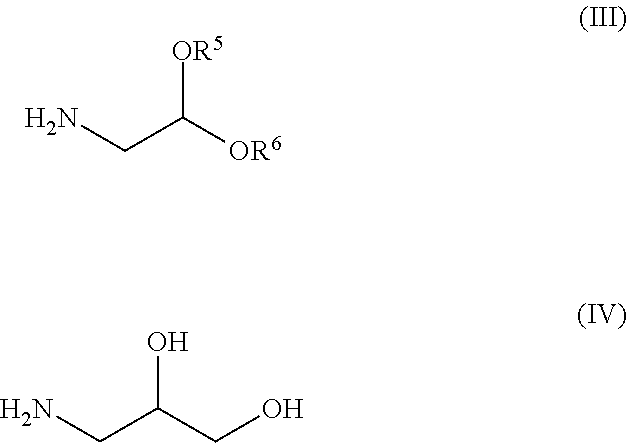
NCC([OR6])[OR5].NCC(CO)O
